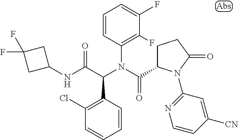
C1(N(C(C2CCC(=O)N2C2=NC=CC([CN])=C2)=O)C(C(NC2CC(F)(F)C2)=O)C2=C(Cl)C=CC=C2)=C(F)C(F)=CC=C1
